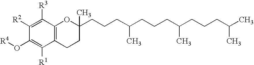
C12=C(C([R3])=C([R2])C(O[R4])=C1[R1])OC(C)(CCCC(CCCC(CCCC(C)C)C)C)CC2
